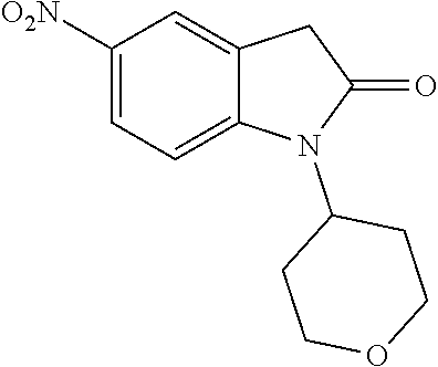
C1([O2N])=CC=C2C(=C1)CC(=O)N2C1CCOCC1
